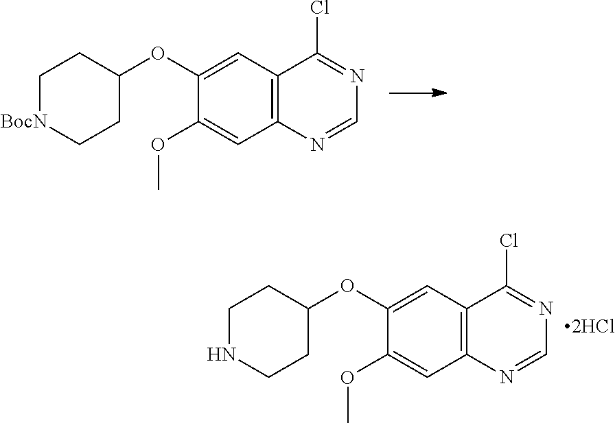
C12=C(C=C(OC3CC[BocN]CC3)C(OC)=C1)C(Cl)=NC=N2.C12=C(C=C(OC3CCNCC3)C(OC)=C1)C(Cl)=NC=N2
